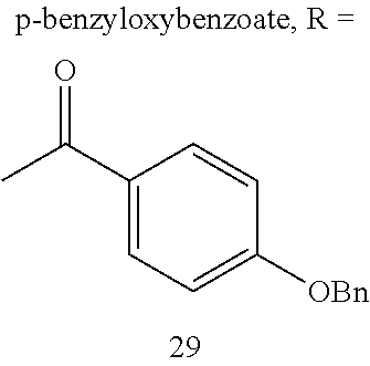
C1([OBn])=CC=C(C(C)=O)C=C1
